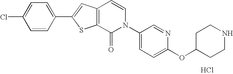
C1=C(C2=CC3=C(S2)C(=O)N(C2=CC=C(OC4CCNCC4)N=C2)C=C3)C=CC(Cl)=C1.Cl
